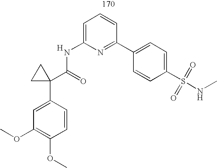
COC1=C(OC)C=CC(C2(C(=O)NC3=CC=CC(C4=CC=C(S(NC)(=O)=O)C=C4)=N3)CC2)=C1.[H]
